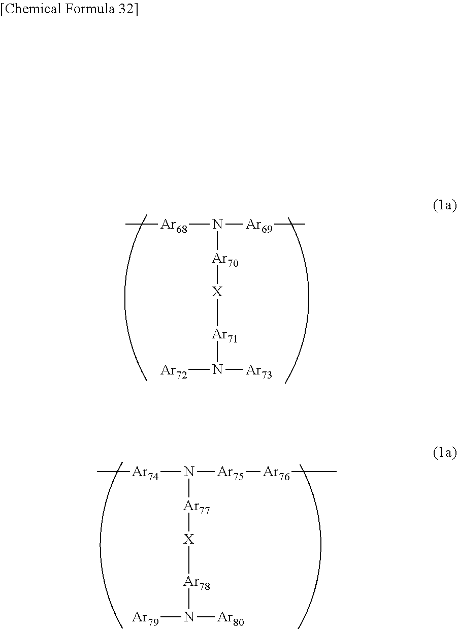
[Ar68](N([Ar69]C)[Ar70][X][Ar71]N([Ar72])[Ar73])C.[Ar74](N([Ar75][Ar76]C)[Ar77][X][Ar78]N([Ar79])[Ar80])C
